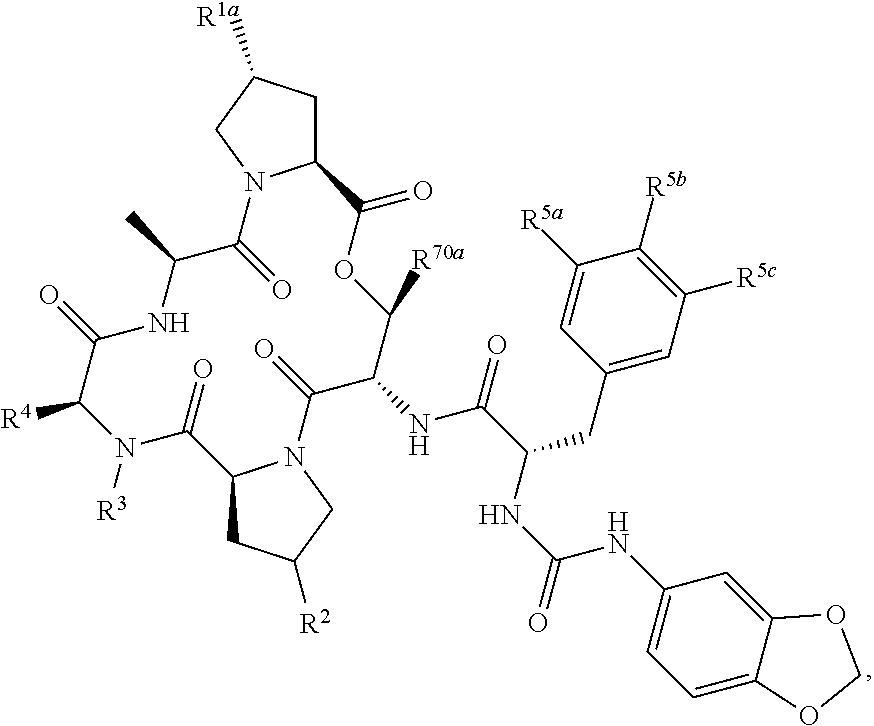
C1C([R1a])CN2C1C(=O)OC([R70a])C(NC(=O)C(NC(=O)NC1=CC=C3C(=C1)OCO3)CC1=CC([R5c])=C([R5b])C([R5a])=C1)C(=O)N1C(CC([R2])C1)C(=O)N([R3])C([R4])C(=O)NC(C)C2=O
